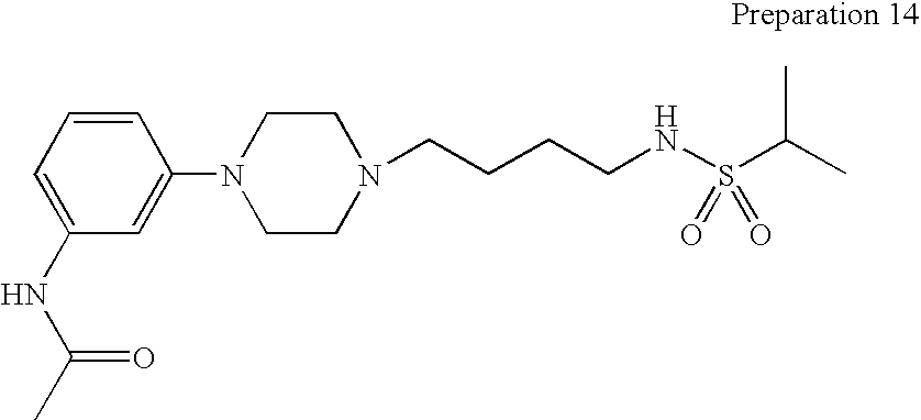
N1(CCCCNS(C(C)C)(=O)=O)CCN(C2=CC(NC(C)=O)=CC=C2)CC1
